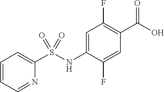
OC(=O)C1=C(F)C=C(NS(C2=CC=CC=N2)(=O)=O)C(F)=C1
